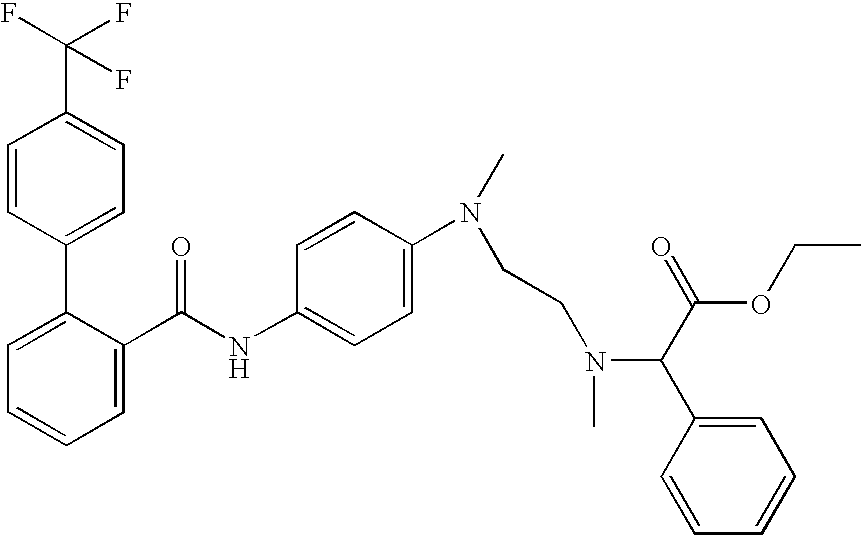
C1=C(C(NC2=CC=C(N(C)CCN(C(C(=O)OCC)C3=CC=CC=C3)C)C=C2)=O)C(C2=CC=C(C(F)(F)F)C=C2)=CC=C1
